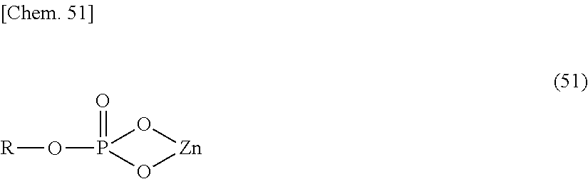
O(P1(=O)O[Zn]O1)[R]
